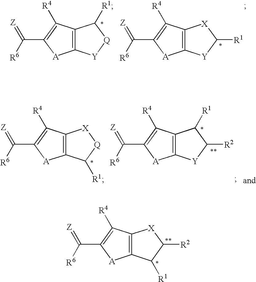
C12=C(C([R4])=C(C([R6])=[Z])[A]1)[X]C([R2])C2[R1].C12=C(C([R4])=C(C([R6])=[Z])[A]1)C([R1])[Q][Y]2.C12=C(C([R4])=C(C([R6])=[Z])[A]1)[X]C([R1])[Y]2.C12=C(C([R4])=C(C([R6])=[Z])[A]1)[X][Q]C2[R1].C12=C(C([R4])=C(C([R6])=[Z])[A]1)C([R1])C([R2])[Y]2
